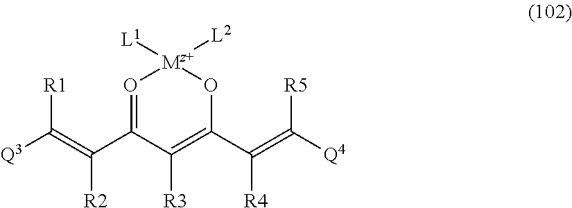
[Q3]C(=C(C1=O[Mz+]([L2])([L1])OC(C(=C([Q4])[R5])[R4])=C1[R3])[R2])[R1]
